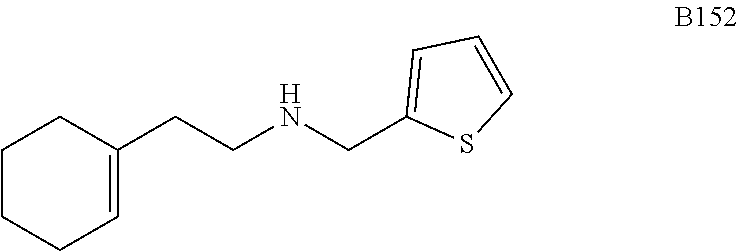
C1=CSC(CNCCC2=CCCCC2)=C1
